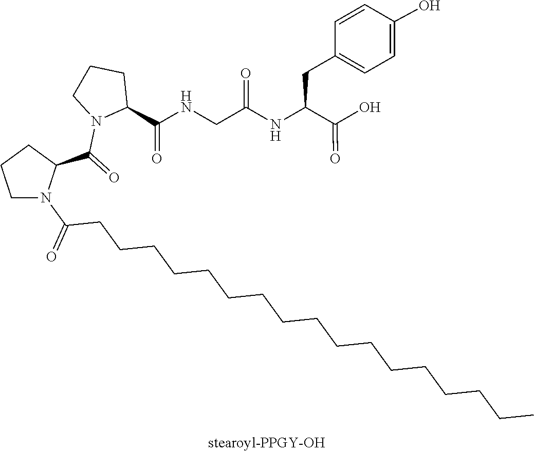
C1(C(=O)NCC(=O)NC(CC2=CC=C(O)C=C2)C(=O)O)CCCN1C(=O)C1CCCN1C(CCCCCCCCCCCCCCCCC)=O
